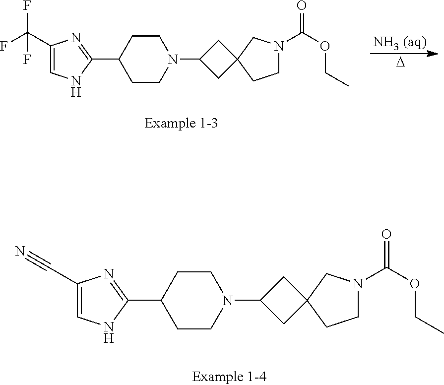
C1N(C(OCC)=O)CC2(C1)CC(N1CCC(C3=NC(C(F)(F)F)=CN3)CC1)C2.[D].C1N(C(OCC)=O)CC2(C1)CC(N1CCC(C3=NC(C#N)=CN3)CC1)C2
